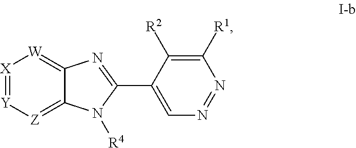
[X]1=[Y][Z]=C2C(=[W]1)N=C(C1=CN=NC([R1])=C1[R2])N2[R4]
